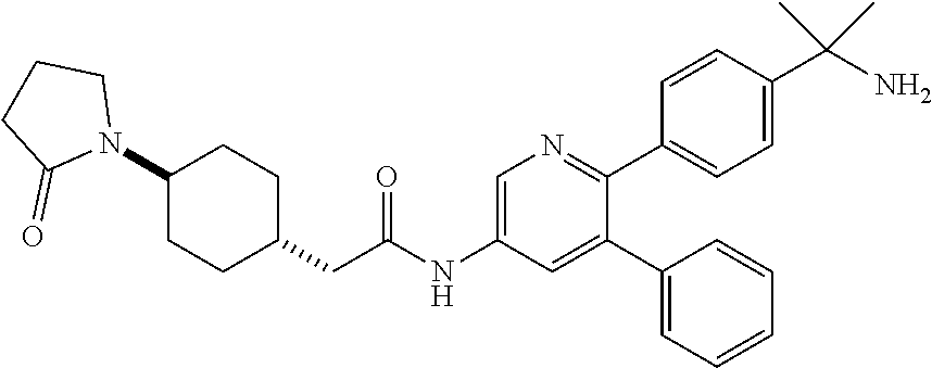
C1(N2CCCC2=O)CCC(CC(NC2=CN=C(C3=CC=C(C(N)(C)C)C=C3)C(C3=CC=CC=C3)=C2)=O)CC1
